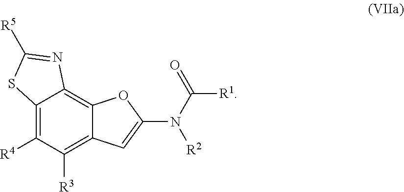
C12=C([R4])C([R3])=C3C(=C1N=C([R5])S2)OC(N(C(=O)[R1])[R2])=C3
